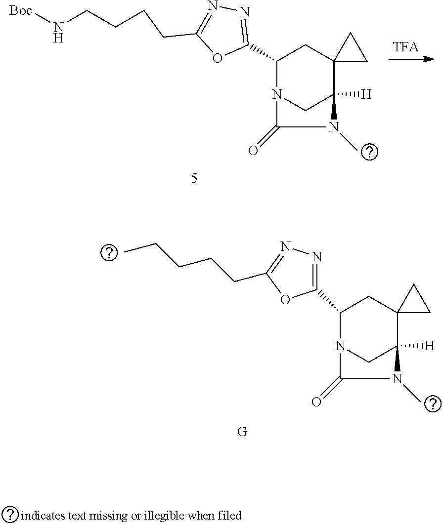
C1(C2=NN=C(CCCCC)O2)N2CC([H])(C3(C1)CC3)N(C)C2=O.[G].C1(C2=NN=C(CCCCN[Boc])O2)N2CC([H])(C3(C1)CC3)N(C)C2=O
